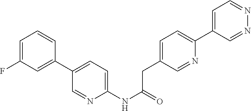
C1=C(F)C=C(C2=CC=C(NC(CC3=CC=C(C4=CC=NN=C4)N=C3)=O)N=C2)C=C1
